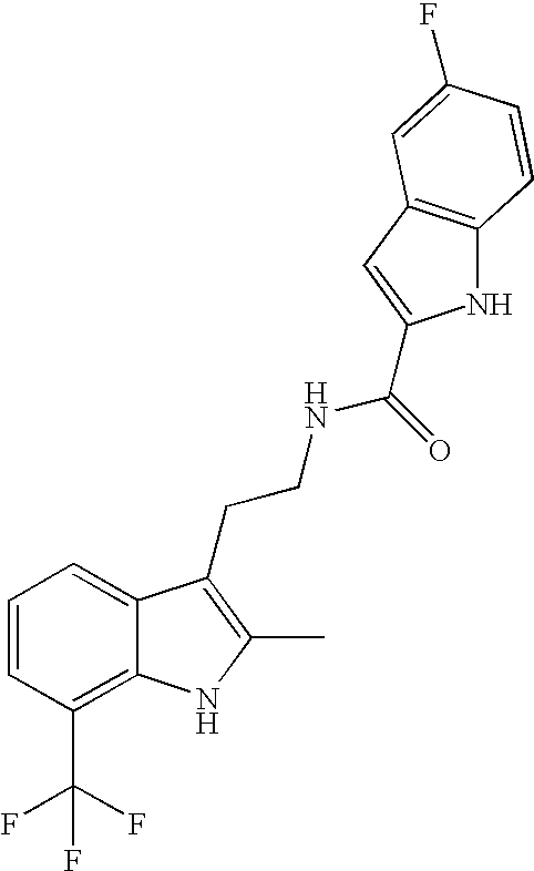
C1=CC(C(F)(F)F)=C2C(=C1)C(CCNC(=O)C1=CC3=C(N1)C=CC(F)=C3)=C(C)N2
